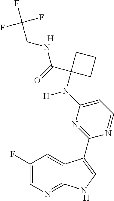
C1(F)=CN=C2C(=C1)C(C1=NC(N(C3(C(=O)NCC(F)(F)F)CCC3)[H])=CC=N1)=CN2.[H].[H]
